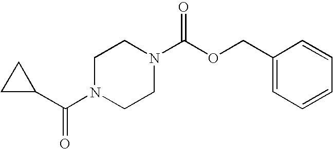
C1C(C(N2CCN(C(OCC3=CC=CC=C3)=O)CC2)=O)C1
